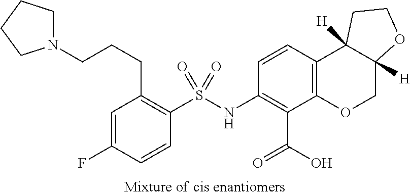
C1=CC(NS(C2=C(CCCN3CCCC3)C=C(F)C=C2)(=O)=O)=C(C(=O)O)C2=C1C1([H])C([H])(CO2)OCC1
